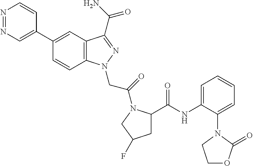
N1=NC=C(C2=CC3=C(C=C2)N(CC(=O)N2C(C(NC4=CC=CC=C4N4C(=O)OCC4)=O)CC(F)C2)N=C3C(N)=O)C=C1
